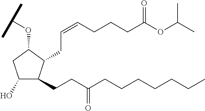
C1(O)C(CCC(CCCCCCC)=O)C(CC=CCCCC(OC(C)C)=O)C(OC(C)C)C1
